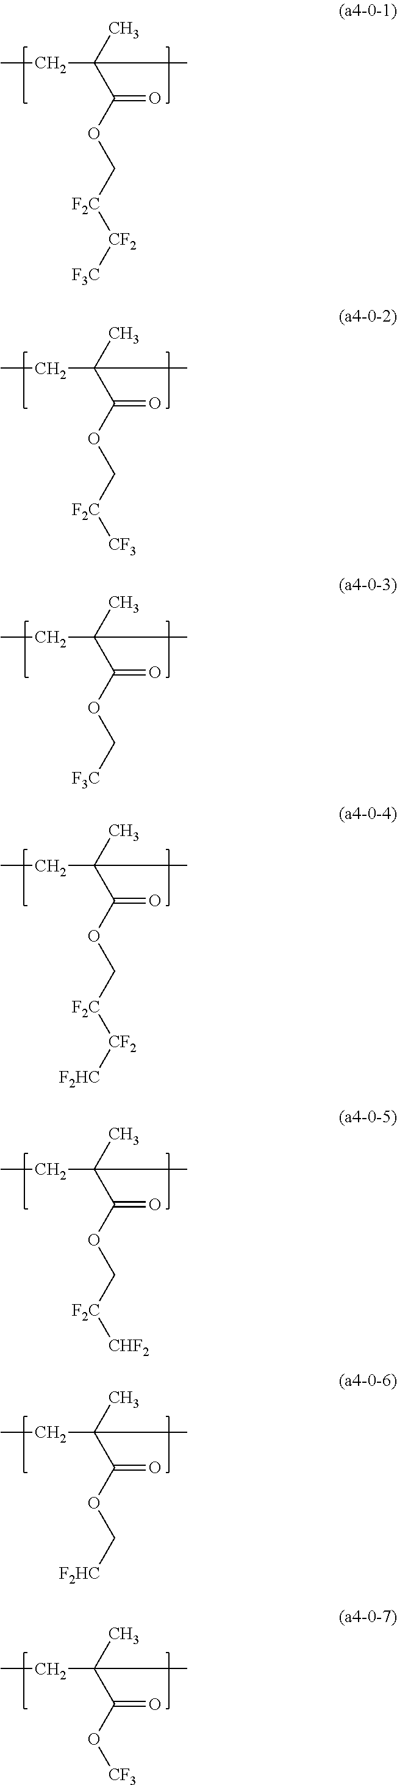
CCC(C(OC[F2C][CF2][F3C])=O)(C)C.CCC(C(OC[F2C][CF3])=O)(C)C.CCC(C(OC[F3C])=O)(C)C.CCC(C(OC[F2C][CF2][F2HC])=O)(C)C.CCC(C(OC[F2C][CHF2])=O)(C)C.CCC(C(OC[F2HC])=O)(C)C.CCC(C(O[CF3])=O)(C)C
